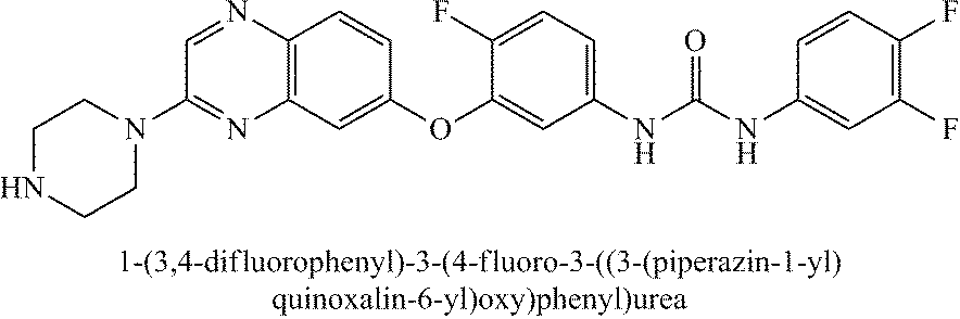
C12=C(C=C(OC3=CC(NC(NC4=CC(F)=C(F)C=C4)=O)=CC=C3F)C=C1)N=C(N1CCNCC1)C=N2
